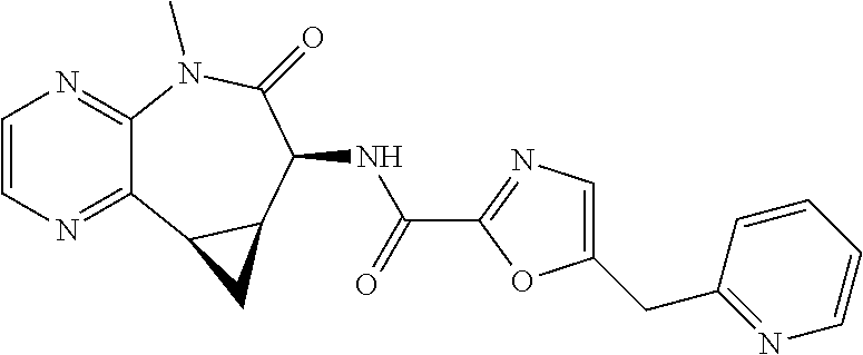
C1=CN=C2C(=N1)N(C)C(=O)C(NC(C1=NC=C(CC3=NC=CC=C3)O1)=O)C1C2C1
